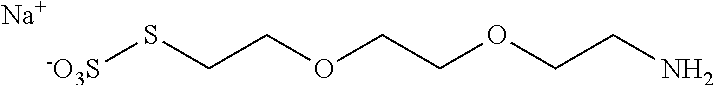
[-O3S]SCCOCCOCCN.[Na]
